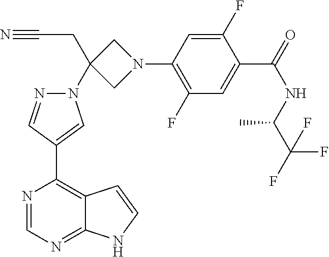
C1(C2=CN(C3(CC#N)CN(C4=C(F)C=C(C(NC(C(F)(F)F)C)=O)C(F)=C4)C3)N=C2)=C2C(=NC=N1)NC=C2
